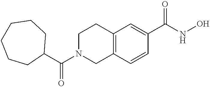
C1(C(N2CC3=C(CC2)C=C(C(NO)=O)C=C3)=O)CCCCCC1
